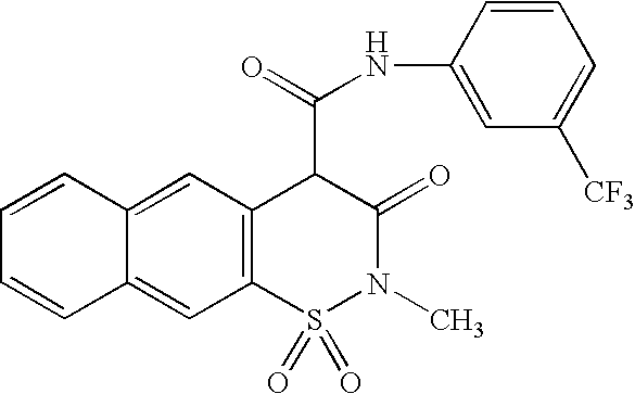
N(C(C1C(=O)N(C)S(=O)(=O)C2=C1C=C1C(=C2)C=CC=C1)=O)C1=CC([CF3])=CC=C1
